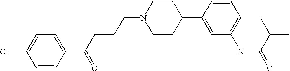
C1=CC(C(CCCN2CCC(C3=CC(NC(=O)C(C)C)=CC=C3)CC2)=O)=CC=C1Cl
